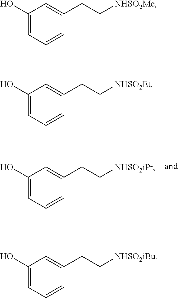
C1(O)=CC=CC(CC[NHSO2Me])=C1.C1(O)=CC=CC(CC[NHSO2Et])=C1.C1(O)=CC=CC(CC[NHSO2iBu])=C1.C1(O)=CC=CC(CC[NHSO2iPr])=C1
